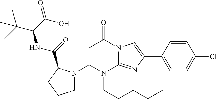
C1=C(N2CCCC2C(NC(C(C)(C)C)C(O)=O)=O)N(CCCCC)C2=NC(C3=CC=C(Cl)C=C3)=CN2C1=O
